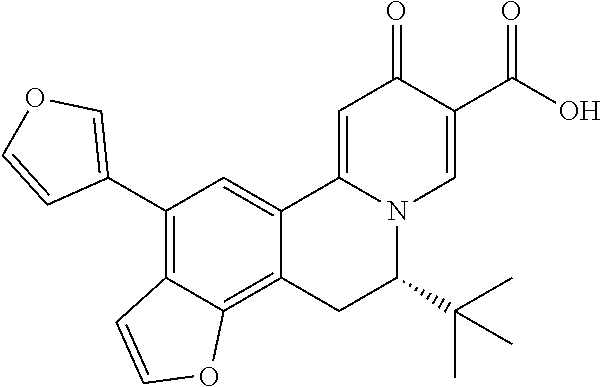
C12=CC(C3=COC=C3)=C3C(=C1CC(C(C)(C)C)N1C2=CC(=O)C(C(O)=O)=C1)OC=C3
